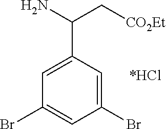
C1=C(C(N)C[CO2Et])C=C(Br)C=C1Br
